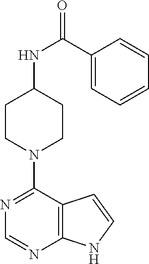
C1(C(NC2CCN(C3=NC=NC4=C3C=CN4)CC2)=O)=CC=CC=C1
